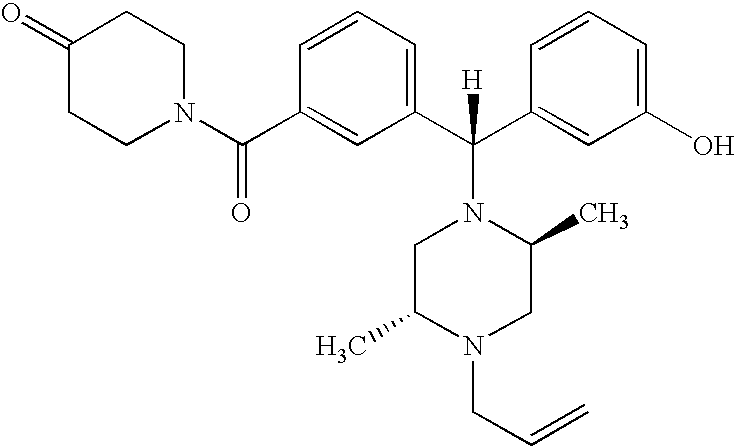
O=C1CCN(C(C2=CC(C(C3=CC(O)=CC=C3)([H])N3CC(C)N(CC=C)CC3C)=CC=C2)=O)CC1
